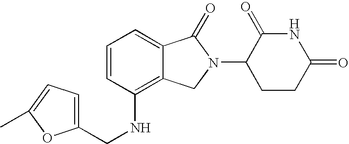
C1=CC(NCC2=CC=C(C)O2)=C2C(=C1)C(=O)N(C1CCC(=O)NC1=O)C2
